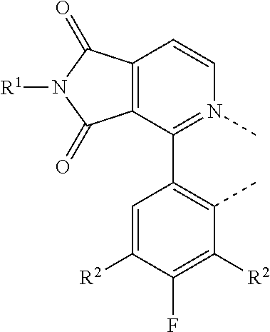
C12=C(C(C3=C(C)C([R2])=C(F)C([R2])=C3)=N(C)C=C1)C(=O)N([R1])C2=O
